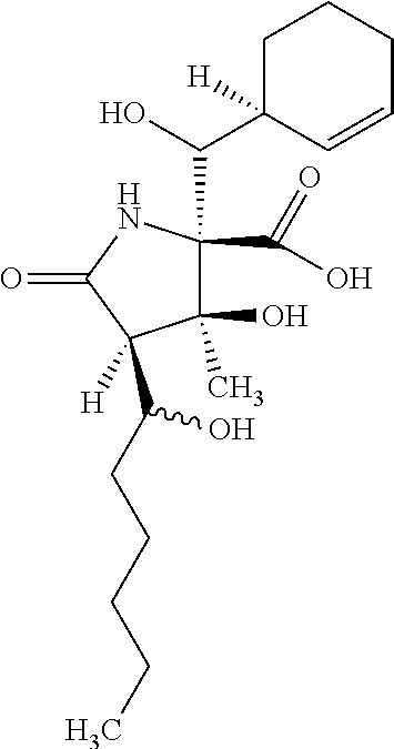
C1(O)(C)C(C(O)C2([H])C=CCCC2)(C(O)=O)NC(=O)C1(C(O)CCCCC)[H]
